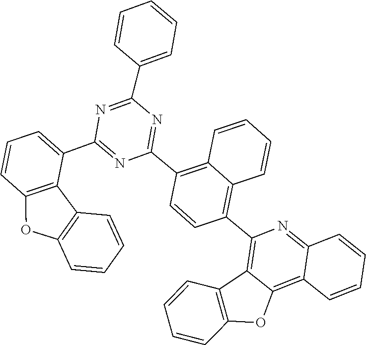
C12=NC(C3=C4C=CC=CC4=C(C4=NC(C5=CC=CC=C5)=NC(C5=CC=CC6=C5C5=C(O6)C=CC=C5)=N4)C=C3)=C3C(=C1C=CC=C2)OC1=C3C=CC=C1
